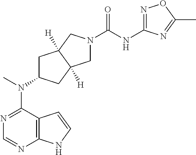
N1=C(N(C2CC3([H])C([H])(C2)CN(C(NC2=NOC(C)=N2)=O)C3)C)C2=C(N=C1)NC=C2
